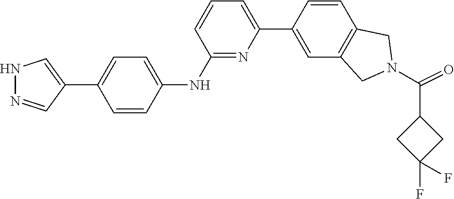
O=C(N1CC2=C(C=CC(C3=CC=CC(NC4=CC=C(C5=CNN=C5)C=C4)=N3)=C2)C1)C1CC(F)(F)C1
